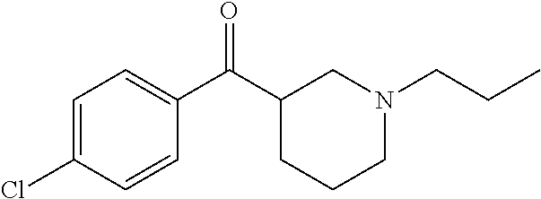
C1=C(Cl)C=CC(C(C2CCCN(CCC)C2)=O)=C1
